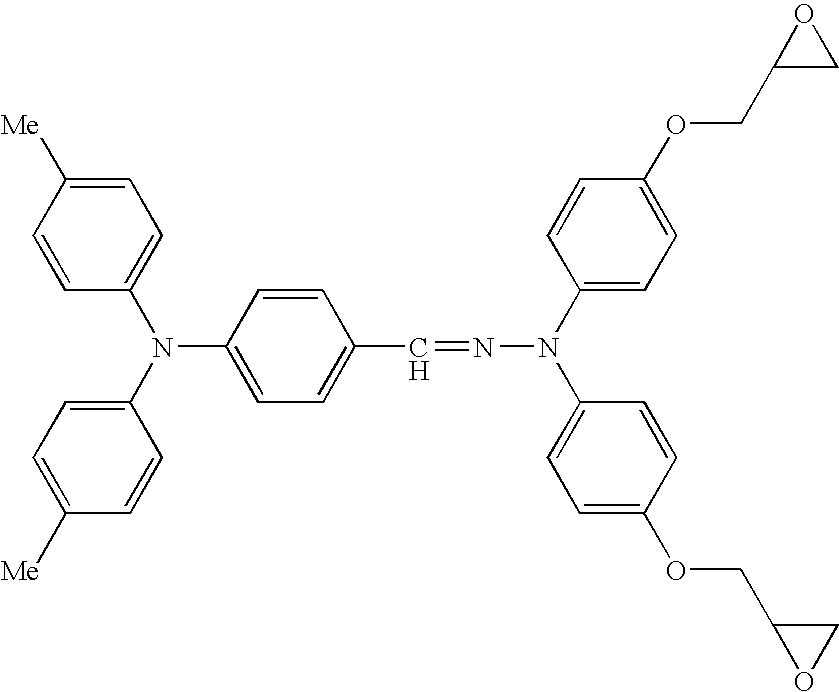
C1=CC([Me])=CC=C1N(C1=CC=C([Me])C=C1)C1=CC=C(C=NN(C2=CC=C(OCC3CO3)C=C2)C2=CC=C(OCC3OC3)C=C2)C=C1
